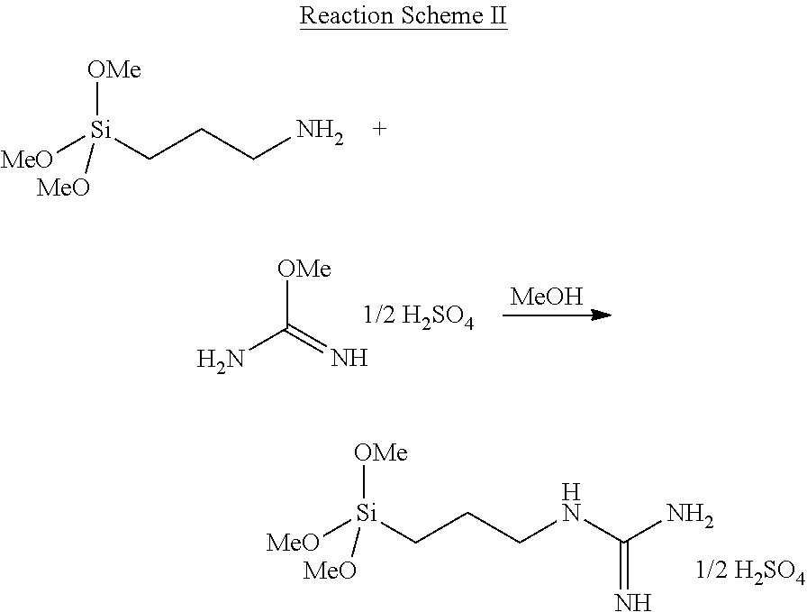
[Si](CCCN)([OMe])([MeO])[MeO].C(=N)([OMe])N.[MeOH].[Si](CCCNC(=N)N)([OMe])([MeO])[MeO]
